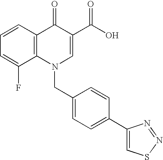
C12=C(C=CC=C1F)C(=O)C(C(O)=O)=CN2CC1=CC=C(C2=CSN=N2)C=C1
